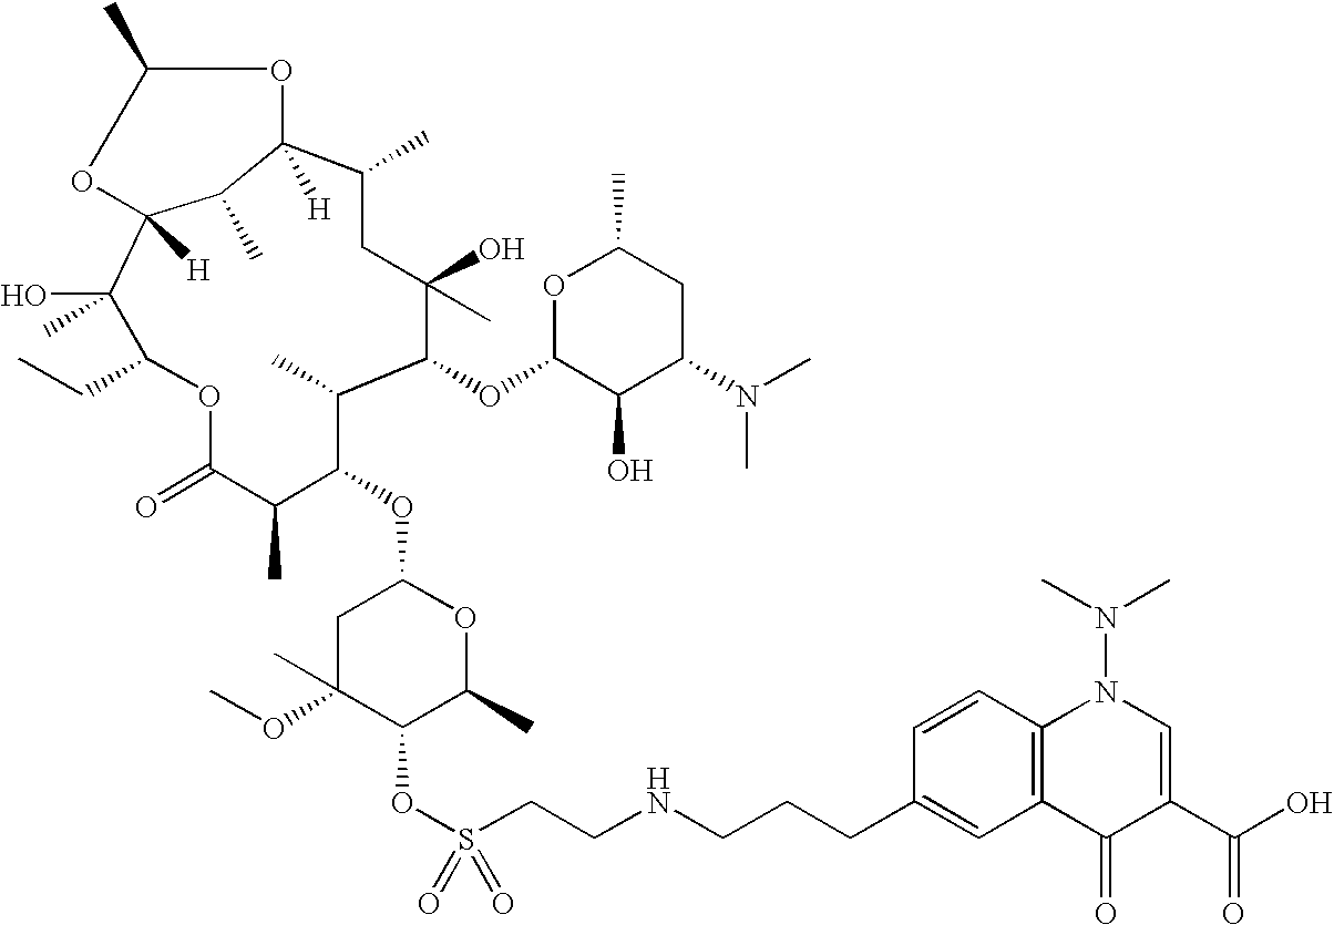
C1C(OC)(C)C(OS(CCNCCCC2=CC3=C(C=C2)N(N(C)C)C=C(C(O)=O)C3=O)(=O)=O)C(C)OC1OC1C(C)C(OC2C(O)C(N(C)C)CC(C)O2)C(O)(C)CC(C)C2([H])C(C)C([H])(C(O)(C)C(CC)OC(=O)C1C)OC(C)O2
